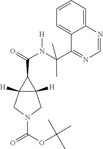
C1=CC=C2C(=C1)C(C(N(C(=O)C1C3([H])C1([H])CN(C(=O)OC(C)(C)C)C3)[H])(C)C)=NC=N2
